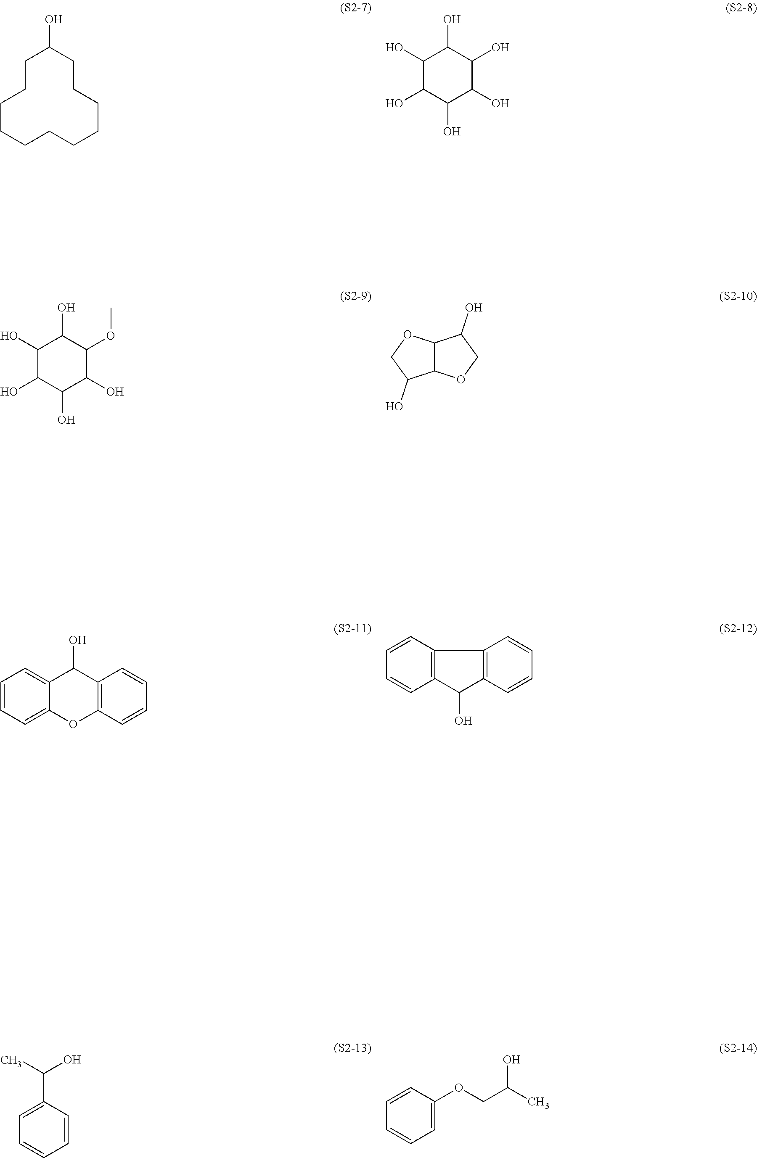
C1CCCCCCCCCCC1O.C1(O)C(O)C(O)C(O)C(O)C1O.C1(O)C(O)C(O)C(O)C(OC)C1O.C12C(OCC1O)C(O)CO2.C1=CC=C2C(=C1)C(O)C1=C(O2)C=CC=C1.C1=CC2=C(C=C1)C(O)C1=C2C=CC=C1.C1=C(C(C)O)C=CC=C1.C1=CC(OCC(C)O)=CC=C1
